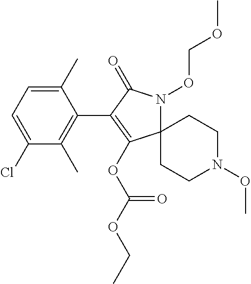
C12(N(OCOC)C(=O)C(C3=C(C)C(Cl)=CC=C3C)=C1OC(OCC)=O)CCN(OC)CC2
